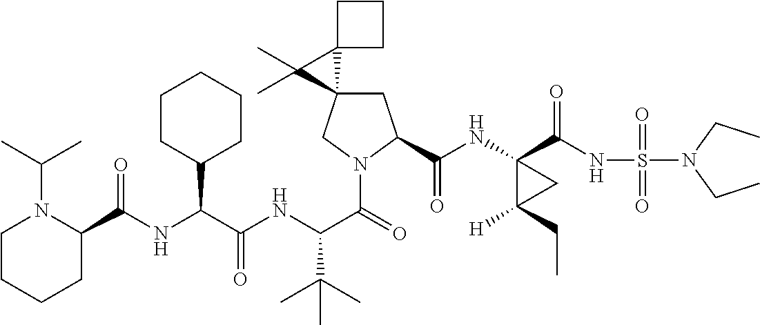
C(NC(C(NC(C(=O)N1CC2(CC1C(=O)NC1(C(=O)NS(=O)(=O)N(CC)CC)C([H])(CC)C1)C1(C2(C)C)CCC1)C(C)(C)C)=O)C1CCCCC1)(=O)C1N(C(C)C)CCCC1
